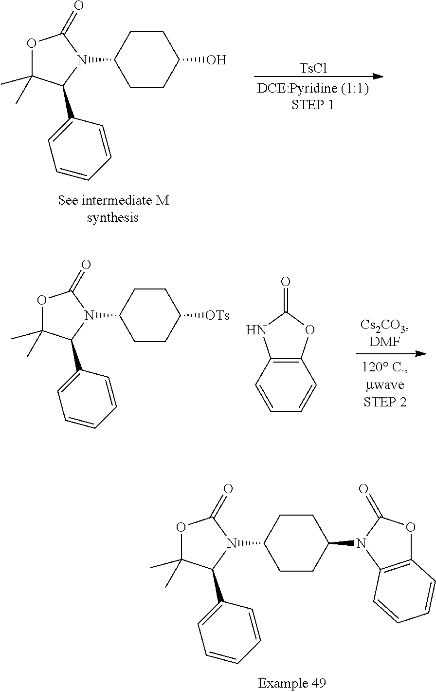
O1C(C)(C)C(C2=CC=CC=C2)N(C2CCC(O)CC2)C1=O.[TsCl].O1C(C)(C)C(C2=CC=CC=C2)N(C2CCC([OTs])CC2)C1=O.C12=C(C=CC=C1)NC(=O)O2.O1C(C)(C)C(C2=CC=CC=C2)N(C2CCC(N3C4=C(OC3=O)C=CC=C4)CC2)C1=O
